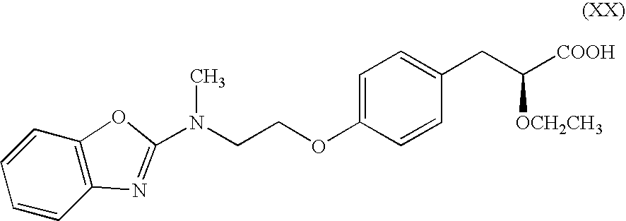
C12=C(C=CC=C1)OC(N(CCOC1=CC=C(CC([OCH2CH3])[COOH])C=C1)C)=N2
